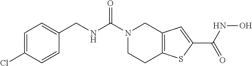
N1(C(NCC2=CC=C(Cl)C=C2)=O)CCC2=C(C1)C=C(C(NO)=O)S2
